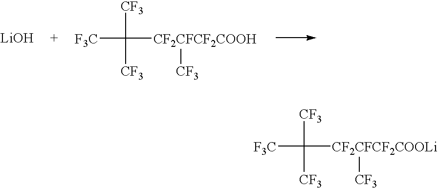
[LiOH].[F3C]C([CF2CFCF2COOH][CF3])([CF3])[CF3].[F3C]C([CF2CFCF2COOLi][CF3])([CF3])[CF3]
